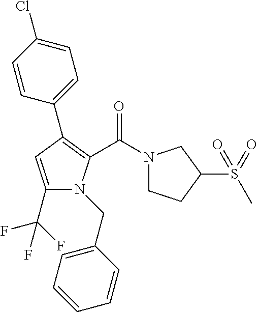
C1(C2=C(C(=O)N3CCC(S(C)(=O)=O)C3)N(CC3=CC=CC=C3)C(C(F)(F)F)=C2)=CC=C(Cl)C=C1
